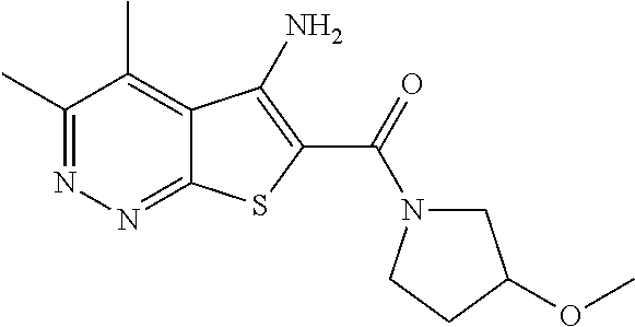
C1(C)=NN=C2C(=C1C)C(N)=C(C(=O)N1CC(OC)CC1)S2
